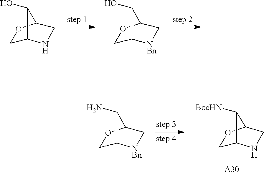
C12CNC(C1O)CO2.C1OC2C[NBn]C1C2O.C1OC2C[NBn]C1C2N.C12CNC(C1[BocHN])CO2.[A30]
